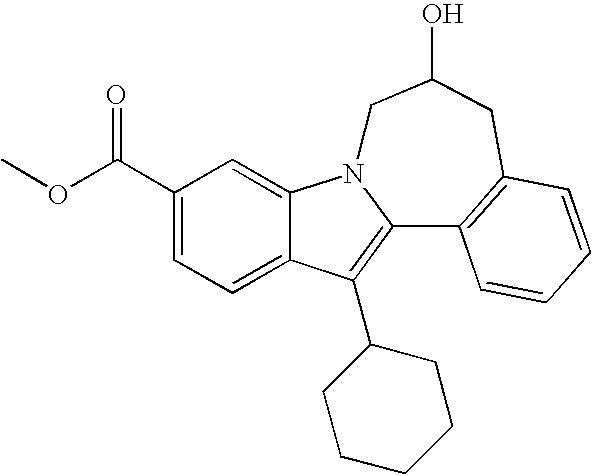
C12=CC=C(C(OC)=O)C=C1N1C(=C2C2CCCCC2)C2=C(CC(O)C1)C=CC=C2
